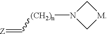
N1([(CH2)n]C=[Z])C[M]C1
